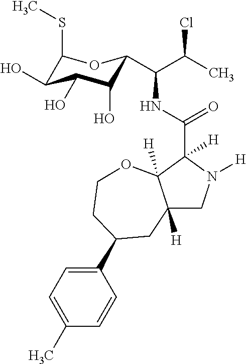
C12([H])CN([H])C(C(NC(C(C)Cl)C3C(O)C(O)C(O)C(SC)O3)=O)([H])C1([H])OCCC(C1=CC=C(C)C=C1)C2
